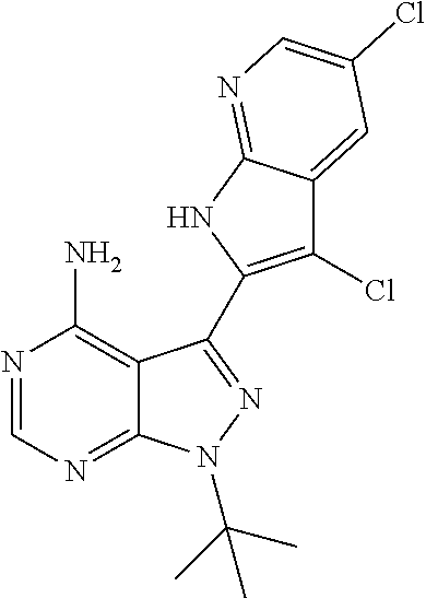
C12=C(N)N=CN=C1N(C(C)(C)C)N=C2C1=C(Cl)C2=CC(Cl)=CN=C2N1
